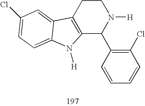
C12=C(CCN([H])C1C1=C(Cl)C=CC=C1)C1=CC(Cl)=CC=C1N2[H]
